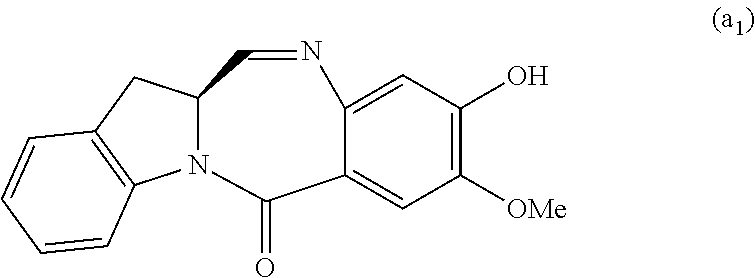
C12N(C(=O)C3=CC([OMe])=C(O)C=C3N=C1)C1=C(C2)C=CC=C1
